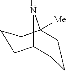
C1CCC2([Me])CCCC1N2
